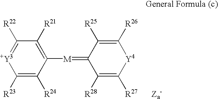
C1([M]=C2C([R28])=C([R27         Za-])[Y4]C([R26])=C2[R25])=C([R21])C([R22])=[+Y3]C([R23])=C1[R24]
